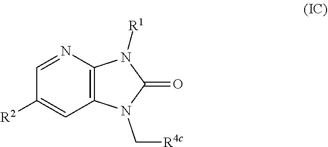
C12=C(C=C([R2])C=N1)N(C[R4c])C(=O)N2[R1]
